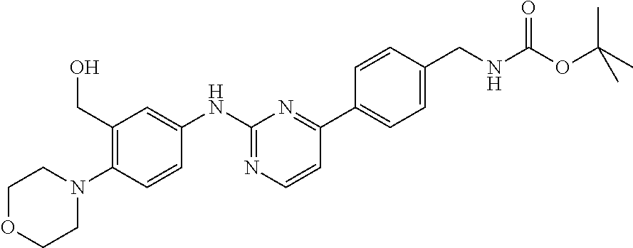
C1OCCN(C2=C(CO)C=C(NC3=NC=CC(C4=CC=C(CNC(OC(C)(C)C)=O)C=C4)=N3)C=C2)C1
